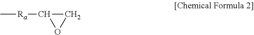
C[Ra]C1CO1
